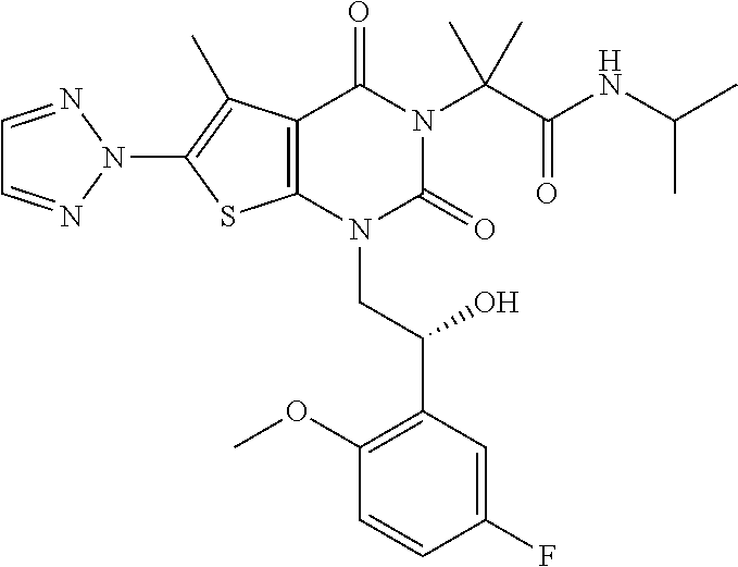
C12=C(N(CC(C3=C(OC)C=CC(F)=C3)O)C(=O)N(C(C(NC(C)C)=O)(C)C)C1=O)SC(N1N=CC=N1)=C2C
